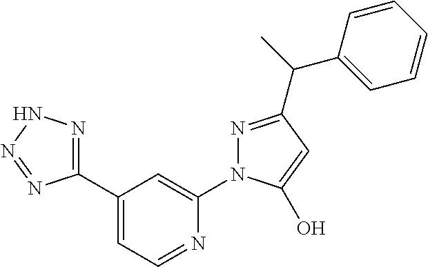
C1(C2=NNN=N2)=CC=NC(N2N=C(C(C3=CC=CC=C3)C)C=C2O)=C1
